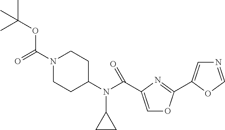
CC(OC(N1CCC(N(C(=O)C2=COC(C3=CN=CO3)=N2)C2CC2)CC1)=O)(C)C
